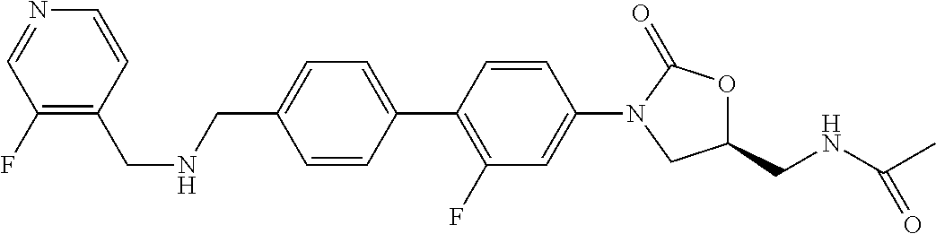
C1=CC(C2=C(F)C=C(N3CC(CNC(C)=O)OC3=O)C=C2)=CC=C1CNCC1=C(F)C=NC=C1
